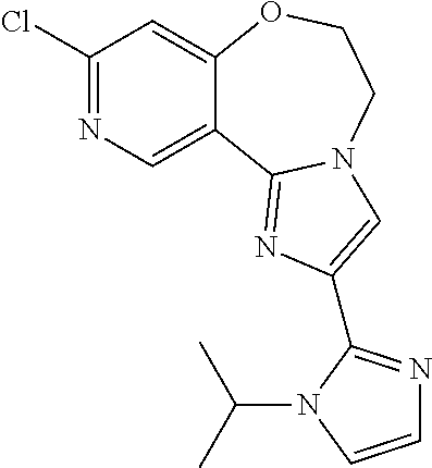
ClC1=NC=C2C(=C1)OCCN1C2=NC(C2=NC=CN2C(C)C)=C1
